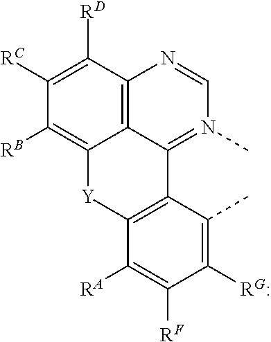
C1([RC])=C([RD])C2=C3C(=C1[RB])[Y]C1=C(C3=N(C)C=N2)C(C)=C([RG:])C([RF])=C1[RA]
